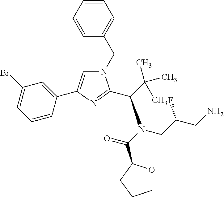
C1=CC=CC(CN2C=C(C3=CC(Br)=CC=C3)N=C2C(C(C)(C)C)N(C(=O)C2OCCC2)CC(CN)F)=C1
